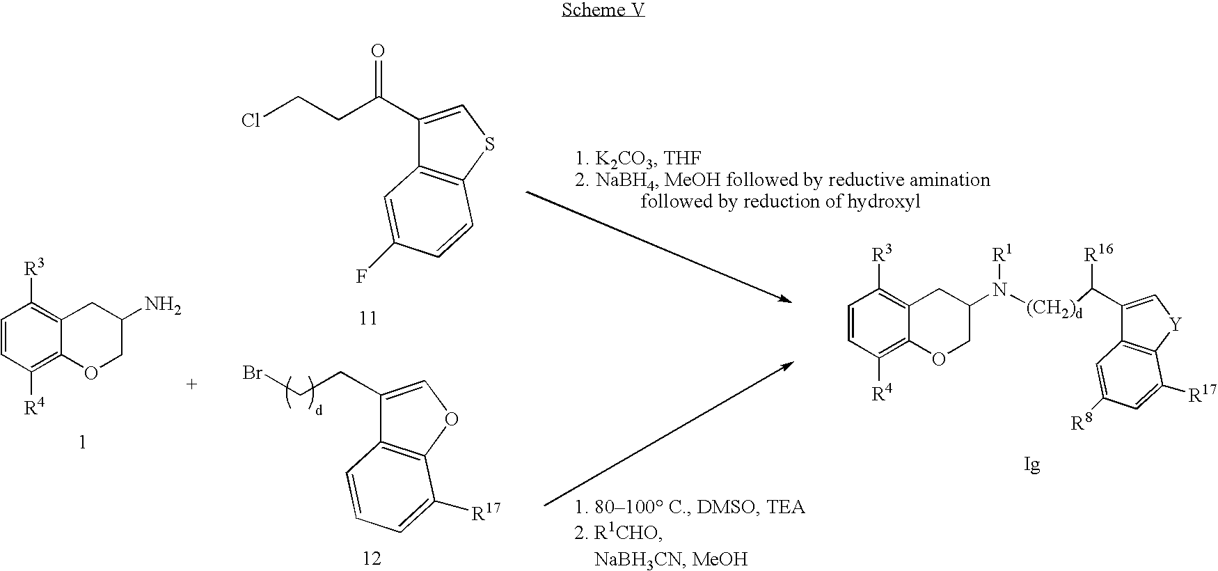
C1([R4])=C2C(=C([R3])C=C1)CC(N)CO2.C12=C(SC=C1C(CCCl)=O)C=CC(F)=C2.C12=C(OC=C1CCBr)C([R17])=CC=C2.C1([R4])=C2C(=C([R3])C=C1)CC(N([R1])[(CH2)d]C(C1=C[Y]C3=C1C=C([R8])C=C3[R17])[R16])CO2
